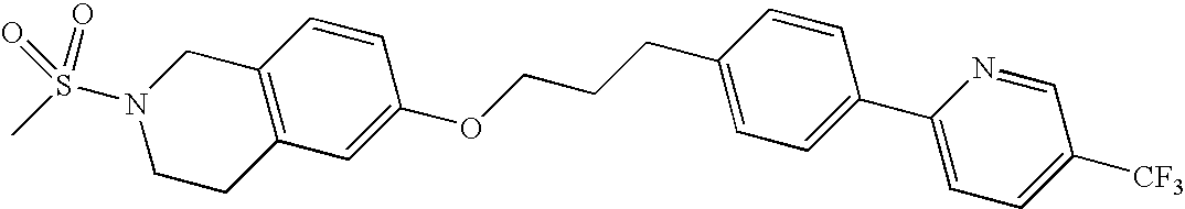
C12=C(CCN(S(C)(=O)=O)C1)C=C(OCCCC1=CC=C(C3=CC=C([CF3])C=N3)C=C1)C=C2
